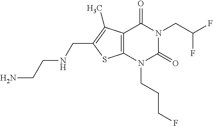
C12=C(N(CCCF)C(=O)N(CC(F)F)C1=O)SC(CNCCN)=C2C
